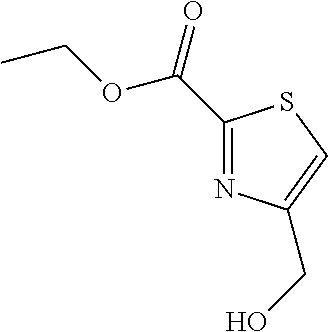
C(C1=NC(CO)=CS1)(=O)OCC
